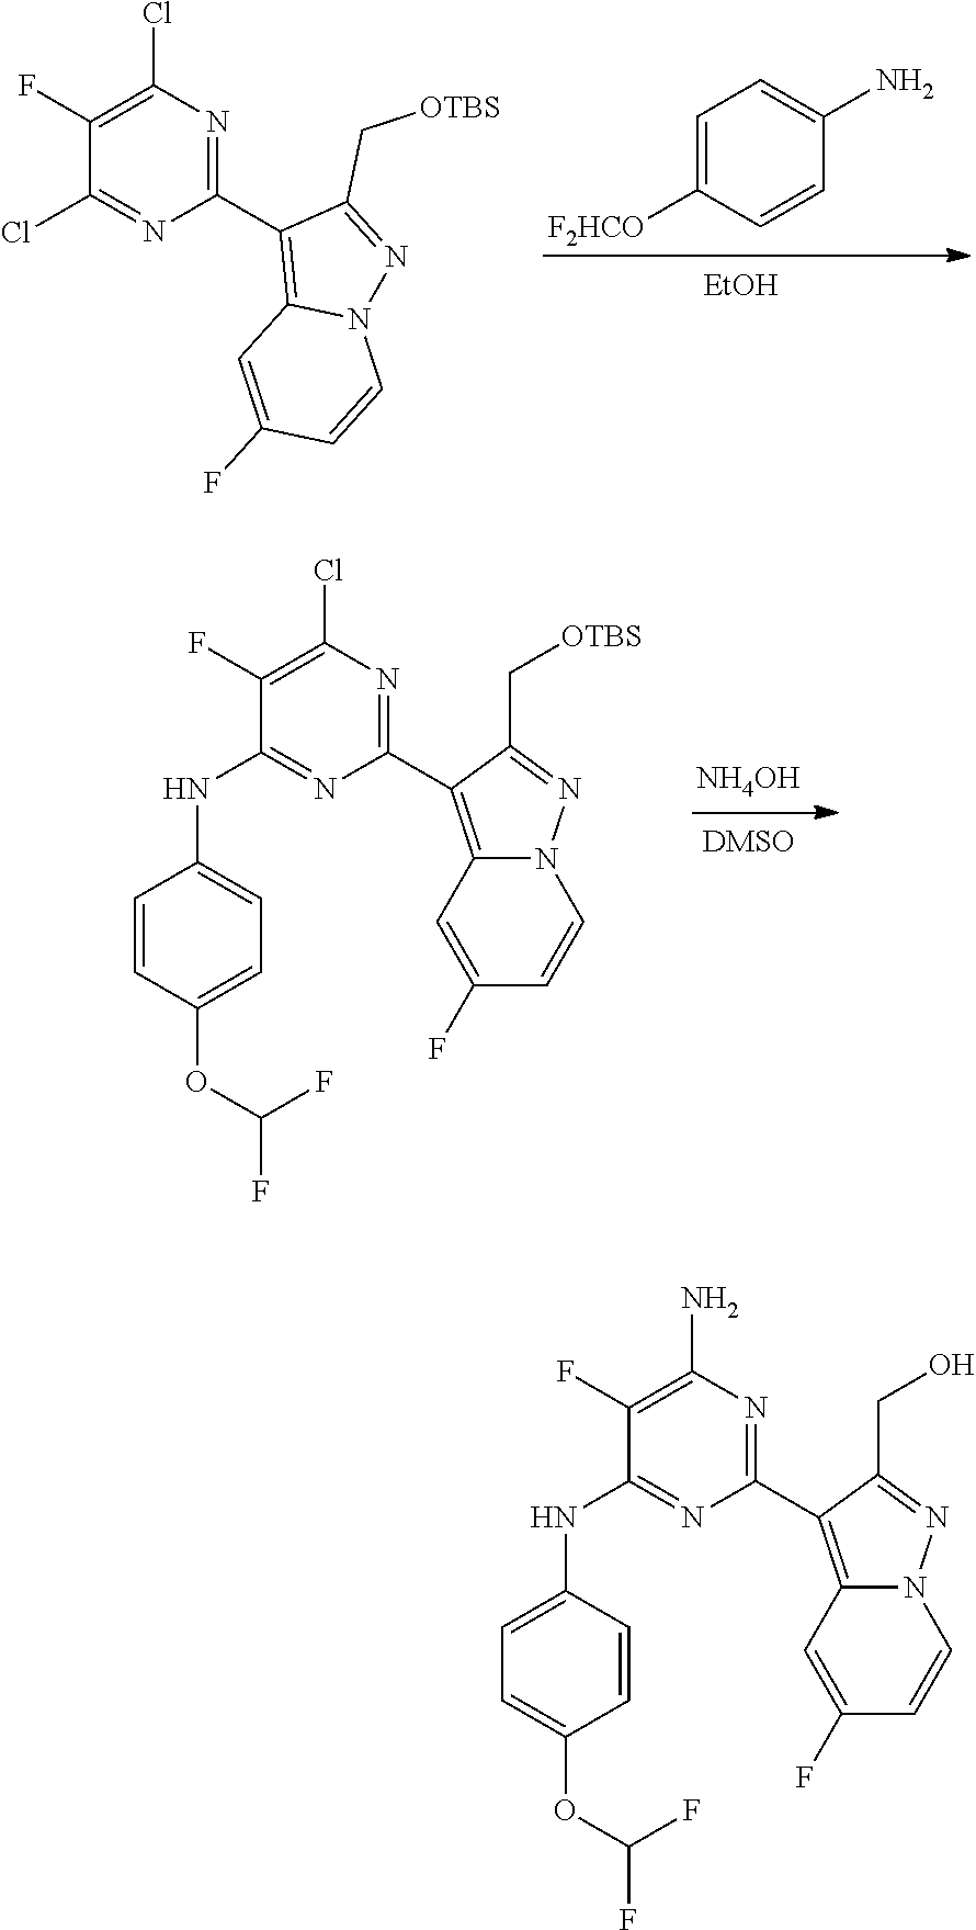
C1=C([F2HCO])C=CC(N)=C1.[EtOH].C1(F)=C(Cl)N=C(C2=C3N(N=C2C[OTBS])C=CC(F)=C3)N=C1Cl.[NH4OH].C1(F)=C(Cl)N=C(C2=C3N(N=C2C[OTBS])C=CC(F)=C3)N=C1NC1=CC=C(OC(F)F)C=C1.C1(F)=C(N)N=C(C2=C3N(N=C2CO)C=CC(F)=C3)N=C1NC1=CC=C(OC(F)F)C=C1
